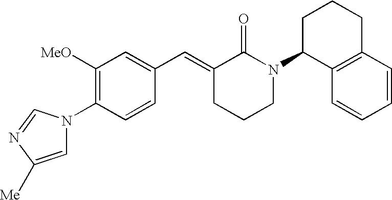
C1=CC(N2C=C([Me])N=C2)=C([OMe])C=C1C=C1CCCN(C2C3=C(CCC2)C=CC=C3)C1=O
